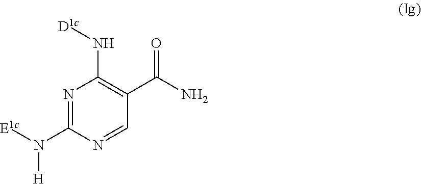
N1=C(N([H])[E1c])N=CC(C(N)=O)=C1N[D1c]
